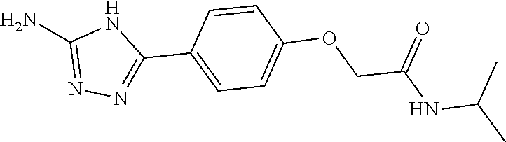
NC1=NN=C(C2=CC=C(OCC(NC(C)C)=O)C=C2)N1
